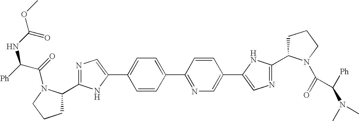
N1=C(C2CCCN2C(=O)C(NC(=O)OC)[Ph])NC(C2=CC=C(C3=NC=C(C4=CN=C(C5CCCN5C(=O)C([Ph])N(C)C)N4)C=C3)C=C2)=C1
